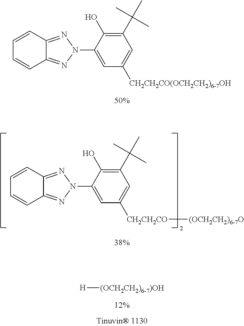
C1=CC2=NN(C3=CC([CH2CH2CO(OCH2CH2)6-7OH])=CC(C(C)(C)C)=C3O)N=C2C=C1.C1=CC2=NN(C3=CC([CH2CH2CO][(OCH2CH2)6-7O])=CC(C(C)(C)C)=C3O)N=C2C=C1.[H][(OCH2CH2)6-7)OH]
